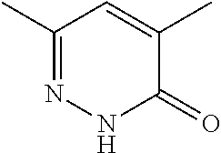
C1(C)=NNC(=O)C(C)=C1
